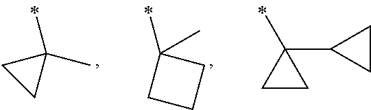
CC1(C)CC1.CC1(C)CCC1.CC1(C2CC2)CC1
